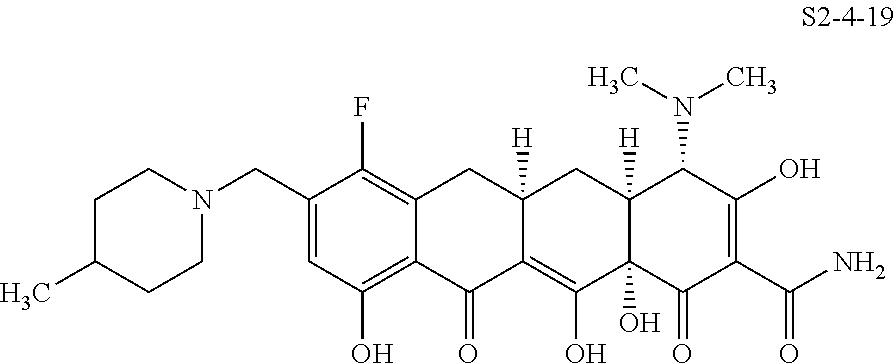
C1(CN2CCC(C)CC2)=CC(O)=C2C(=C1F)CC1([H])C(=C(O)C3(O)C([H])(C1)C(N(C)C)C(O)=C(C(N)=O)C3=O)C2=O
